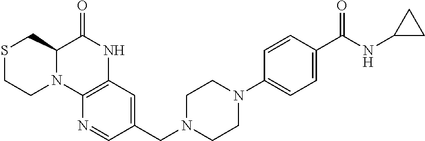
C12=C(C=C(CN3CCN(C4=CC=C(C(NC5CC5)=O)C=C4)CC3)C=N1)NC(=O)C1N2CCSC1
